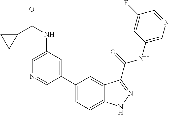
C1(NC(=O)C2CC2)=CN=CC(C2=CC=C3C(=C2)C(C(NC2=CN=CC(F)=C2)=O)=NN3)=C1
